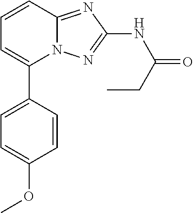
C1=C(C2=CC=CC3=NC(NC(=O)CC)=NN23)C=CC(OC)=C1
